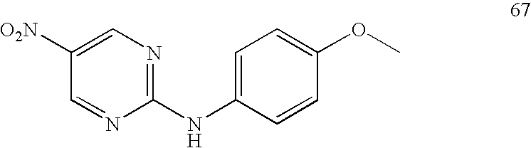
C1(NC2=CC=C(OC)C=C2)=NC=C([O2N])C=N1
